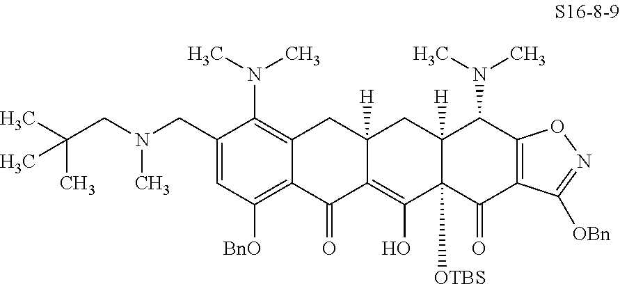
C1(CN(CC(C)(C)C)C)=CC([BnO])=C2C(=C1N(C)C)CC1([H])C(=C(O)C3([OTBS])C([H])(C1)C(N(C)C)C1=C(C3=O)C([OBn])=NO1)C2=O
